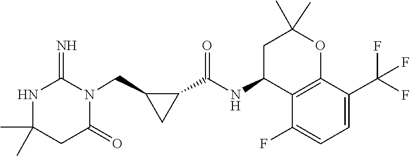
CC1(C)NC(=N)N(CC2C(C(=O)NC3C4=C(OC(C)(C)C3)C(C(F)(F)F)=CC=C4F)C2)C(=O)C1
